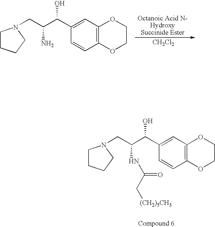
C12=C(C=C(C(C(CN3CCCC3)N)O)C=C1)OCCO2.[CH2Cl2].C12=C(C=C(C(C(CN3CCCC3)NC(C[(CH2)5CH3])=O)O)C=C1)OCCO2
